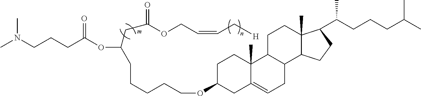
[m].CN(CCCC(OC(CCCCCOC1CC2=CCC3C(C2(C)CC1)CCC1(C)C3CCC1C(CCCC(C)C)C)CC(=O)OCC=CC[H])=O)C
